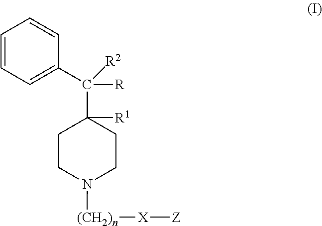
C1=CC=C(C(C2([R1])CCN([(CH2)n][X][Z])CC2)([R])[R2])C=C1
